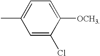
C1=C(Cl)C([OCH3])=CC=C1C
